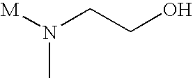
N(C)(CCO)[M]
